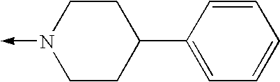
N1(->C)CCC(C2=CC=CC=C2)CC1
